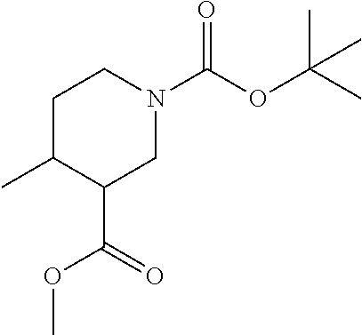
CC1C(C(=O)OC)CN(C(OC(C)(C)C)=O)CC1
